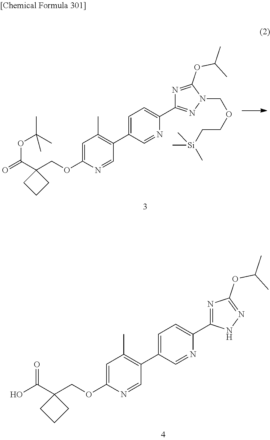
OC(C1(COC2=CC(C)=C(C3=CC=C(C4=NC(OC(C)C)=NN4)N=C3)C=N2)CCC1)=O.O=C(C1(COC2=CC(C)=C(C3=CC=C(C4=NN(COCC[Si](C)(C)C)C(OC(C)C)=N4)N=C3)C=N2)CCC1)OC(C)(C)C
